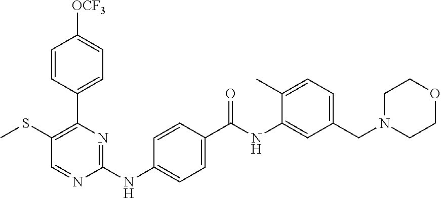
C1=CC(C2=C(SC)C=NC(NC3=CC=C(C(NC4=CC(CN5CCOCC5)=CC=C4C)=O)C=C3)=N2)=CC=C1[OCF3]
